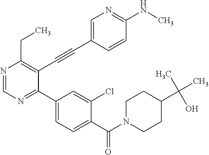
N1=CN=C(C2=CC=C(C(=O)N3CCC(C(O)(C)C)CC3)C(Cl)=C2)C(C#CC2=CN=C(NC)C=C2)=C1CC
